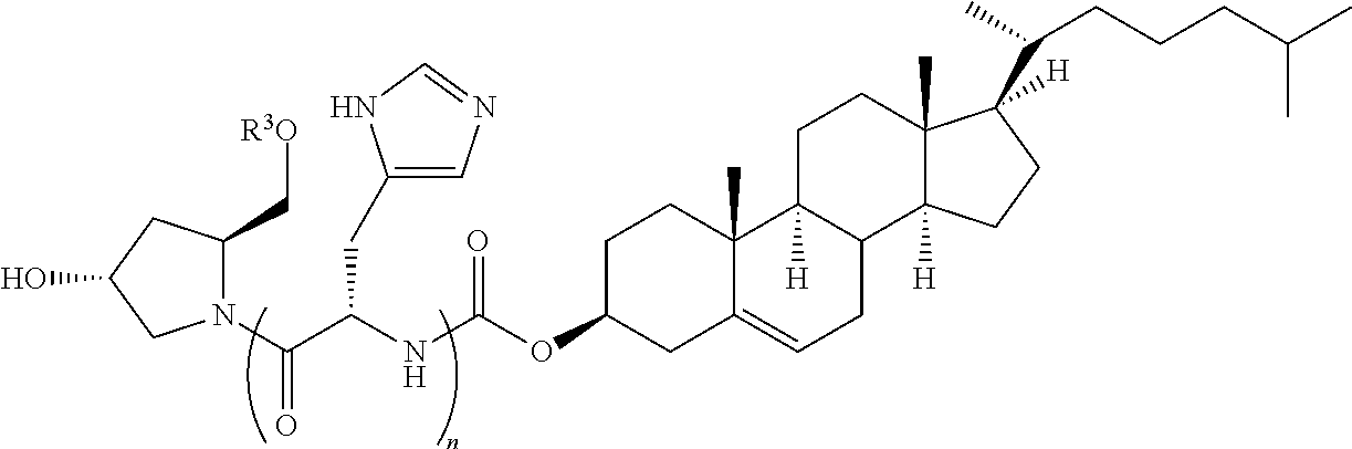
C1C(OC(NC(C(N2C(C[R3O])CC(O)C2)=O)CC2=CN=CN2)=O)CC2=CCC3C([H])(C2(C)C1)CCC1(C)C3([H])CCC1([H])C(C)CCCC(C)C
